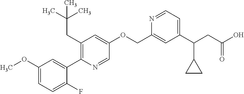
C1(OC)=CC=C(F)C(C2=C(CC(C)(C)C)C=C(OCC3=CC(C(CC(O)=O)C4CC4)=CC=N3)C=N2)=C1
